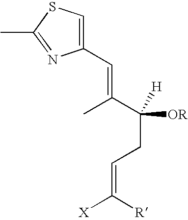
C(=CC1=CSC(C)=N1)(C)C(CC=C([X])[R])([OR])[H]
